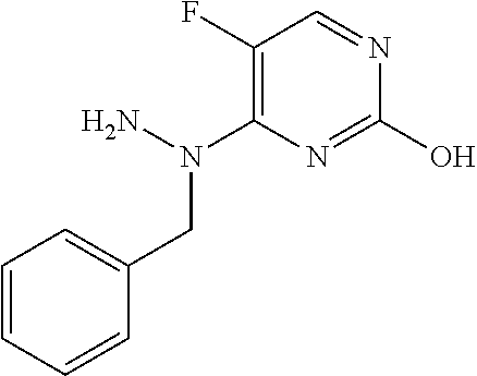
OC1=NC(N(N)CC2=CC=CC=C2)=C(F)C=N1
